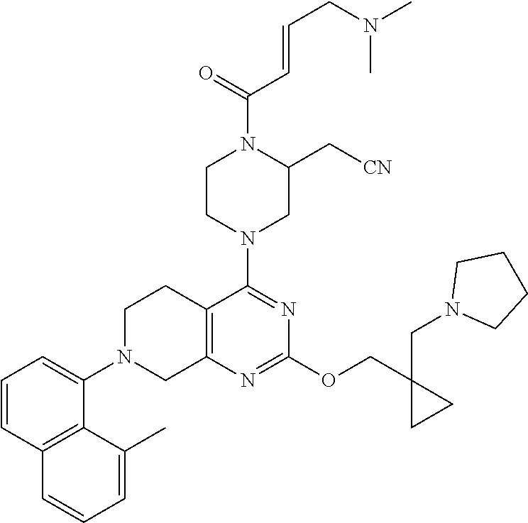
C1=CC2=C(C(N3CC4=C(CC3)C(N3CC(C[CN])N(C(=O)C=CCN(C)C)CC3)=NC(OCC3(CN5CCCC5)CC3)=N4)=C1)C(C)=CC=C2
